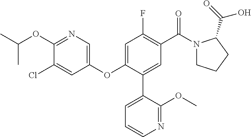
CC(OC1=NC=C(OC2=CC(F)=C(C(N3CCCC3C(=O)O)=O)C=C2C2=CC=CN=C2OC)C=C1Cl)C
